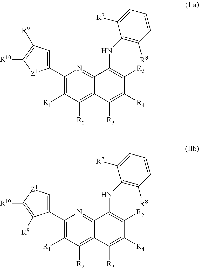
C1(C2=CC([R9])=C([R10])[Z1]2)=C([R1])C([R2])=C2C(=N1)C(NC1=C([R8])C=CC=C1[R7])=C([R5])C([R4])=C2[R3].C1(C2=C[Z1]C([R10])=C2[R9])=C([R1])C([R2])=C2C(=N1)C(NC1=C([R8])C=CC=C1[R7])=C([R5])C([R4])=C2[R3]
